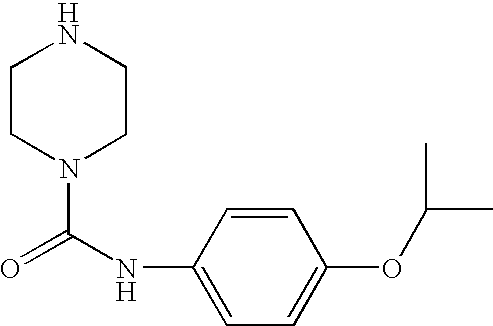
C1CN(C(=O)NC2=CC=C(OC(C)C)C=C2)CCN1
